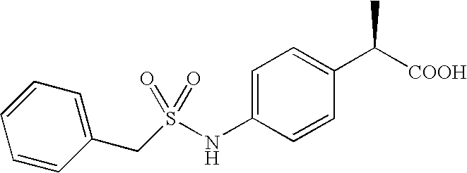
C1=C(NS(CC2=CC=CC=C2)(=O)=O)C=CC(C([COOH])C)=C1
